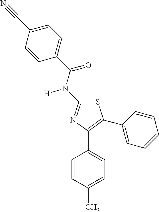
S1C(N(C(C2=CC=C(C#N)C=C2)=O)[H])=NC(C2=CC=C(C)C=C2)=C1C1=CC=CC=C1
